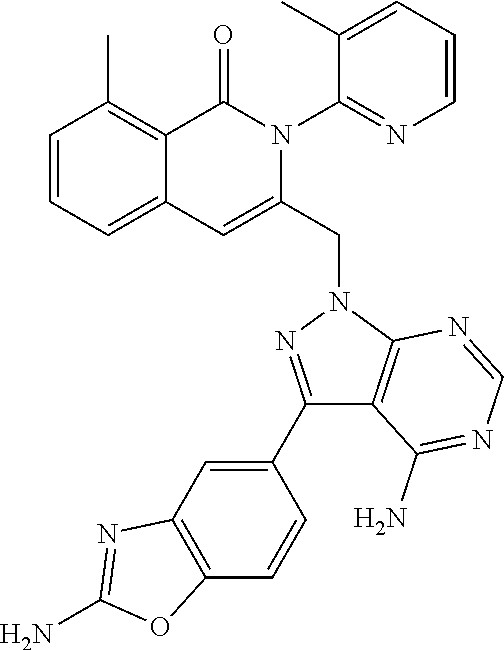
C1=CC=C2C(=C1C)C(=O)N(C1=NC=CC=C1C)C(CN1N=C(C3=CC4=C(C=C3)OC(N)=N4)C3=C1N=CN=C3N)=C2
